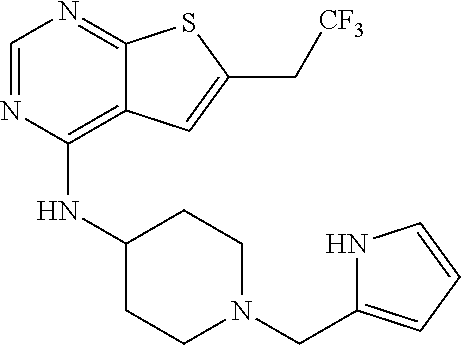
C1=NC(NC2CCN(CC3=CC=CN3)CC2)=C2C(=N1)SC(C[CF3])=C2
